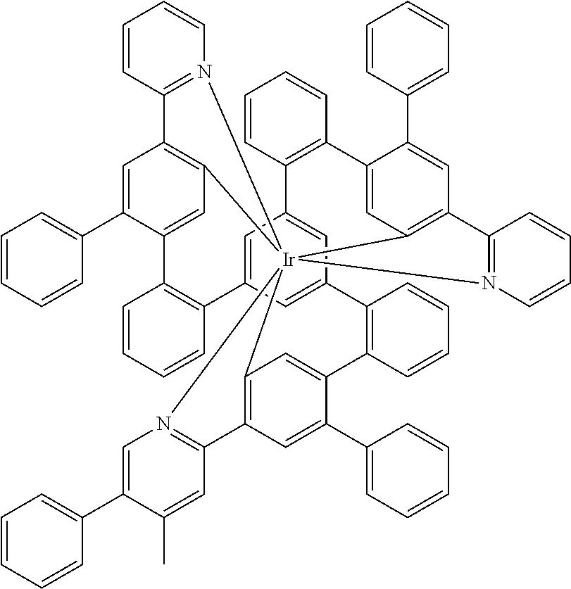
C12=N(C=CC=C1)[Ir]1345C6=C2C=C(C2=CC=CC=C2)C(=C6)C2=C(C=CC=C2)C2=CC(=CC(=C2)C2=C(C=CC=C2)C2=CC1=C(C=C2C1=CC=CC=C1)C1=N3C=C(C2=CC=CC=C2)C(C)=C1)C1=C(C=CC=C1)C1=CC4=C(C=C1C1=CC=CC=C1)C1=N5C=CC=C1
